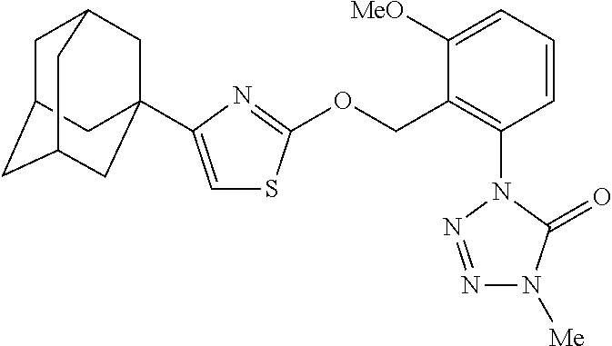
[Me]N1N=NN(C2=C(COC3=NC(C45CC6CC(CC(C4)C6)C5)=CS3)C([MeO])=CC=C2)C1=O
